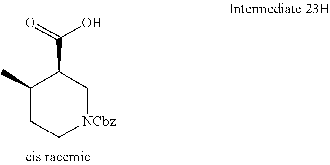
C1(C)CC[NCbz]CC1C(=O)O
